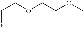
*CCOCCOC
